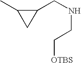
C1(CNCC[OTBS])C(C)C1
